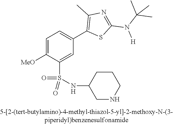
C1=C([OMe])C(S(NC2CNCCC2)(=O)=O)=CC(C2=C(C)N=C(N([H])C(C)(C)C)S2)=C1
